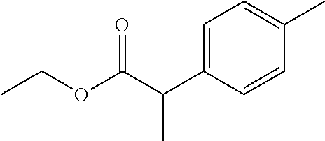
C1=C(C(C(OCC)=O)C)C=CC(C)=C1
